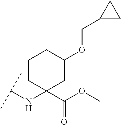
C(NC1(C(OC)=O)CC(OCC2CC2)CCC1)(C)C
